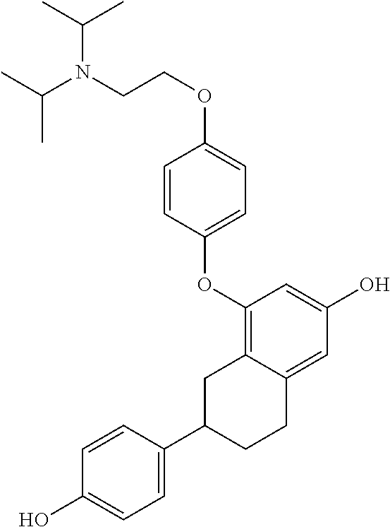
C1(OC2=CC=C(OCCN(C(C)C)C(C)C)C=C2)=C2C(=CC(O)=C1)CCC(C1=CC=C(O)C=C1)C2
